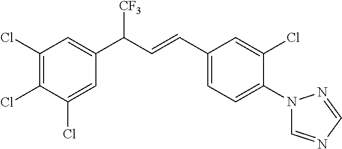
C1(C(C=CC2=CC=C(N3C=NC=N3)C(Cl)=C2)[CF3])=CC(Cl)=C(Cl)C(Cl)=C1
